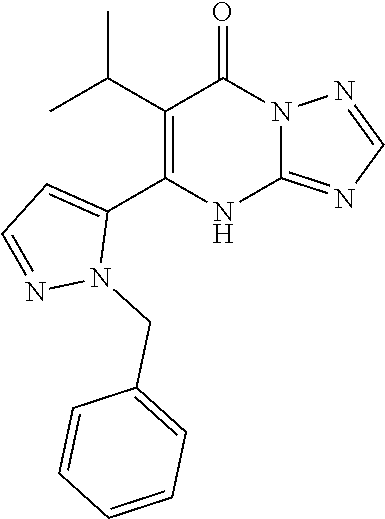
C1(C(C)C)=C(C2=CC=NN2CC2=CC=CC=C2)NC2=NC=NN2C1=O
